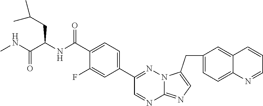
C1(C2=CC=C(C(NC(CC(C)C)C(NC)=O)=O)C(F)=C2)=NN2C(=NC=C2CC2=CC=C3C(=C2)C=CC=N3)N=C1
